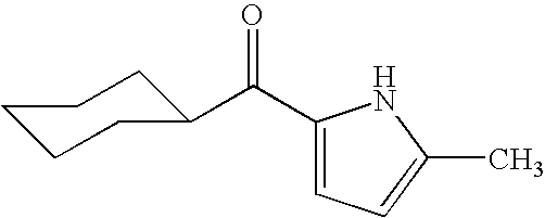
C1(C(C2CCCCC2)=O)=CC=C(C)N1
